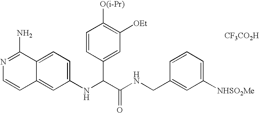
C1(NC(C(NCC2=CC([NHSO2Me])=CC=C2)=O)C2=CC([OEt])=C([O(i-Pr)])C=C2)=CC=C2C(=C1)C=CN=C2N.[CF3CO2H]
